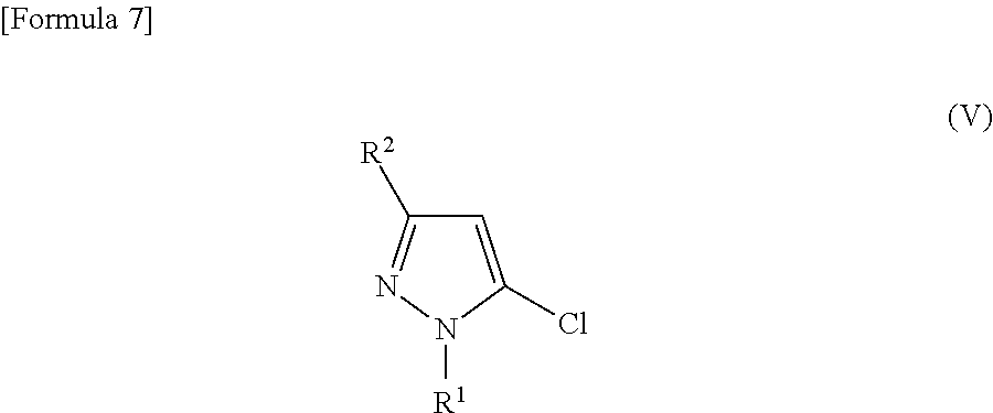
C1=C(Cl)N([R1])N=C1[R2]
